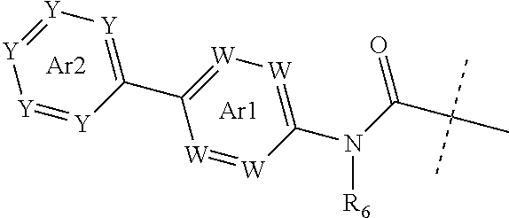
[W]1=[W]C(N(C(C(C)(C)C)=O)[R6])=[W][W]=C1C1=[Y][Y]=[Y][Y]=[Y]1.[Ar2].[Ar1]
